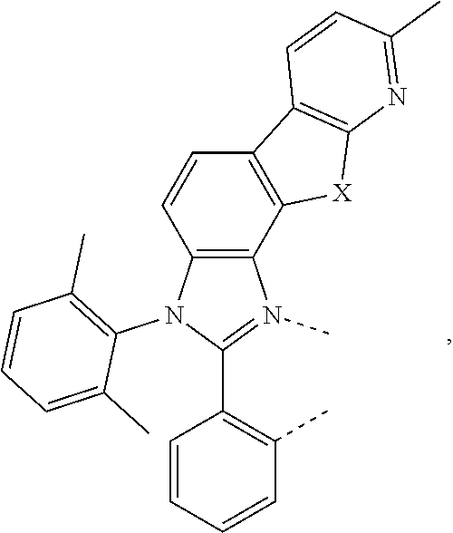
C12=C(N(C3=C(C)C=CC=C3C)C(C3=C(C)C=CC=C3)=N1C)C=CC1=C2[X]C2=C1C=CC(C)=N2
